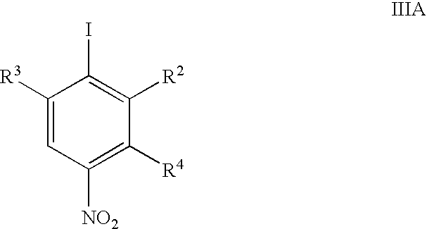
C1([NO2])=C([R4])C([R2])=C(I)C([R3])=C1
